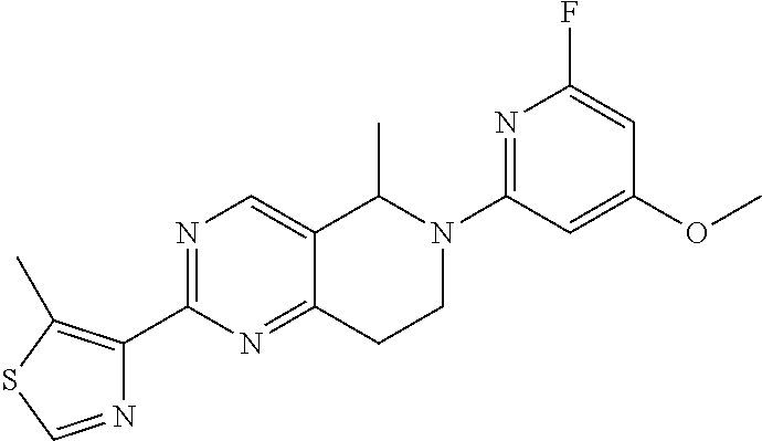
C12=CN=C(C3=C(C)SC=N3)N=C1CCN(C1=NC(F)=CC(OC)=C1)C2C
